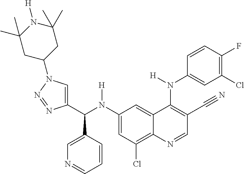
C1(N(C(C2=CN(C3CC(C)(C)N([H])C(C)(C)C3)N=N2)C2=CN=CC=C2)[H])=CC(Cl)=C2C(=C1)C(N(C1=CC(Cl)=C(F)C=C1)[H])=C(C#N)C=N2
